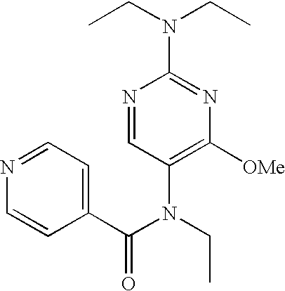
C1(C(=O)N(C2=C([OMe])N=C(N(CC)CC)N=C2)CC)=CC=NC=C1
